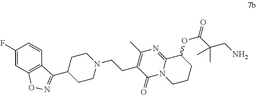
C1(F)=CC2=C(C=C1)C(C1CCN(CCC3=C(C)N=C4N(C3=O)CCCC4OC(C(CN)(C)C)=O)CC1)=NO2
